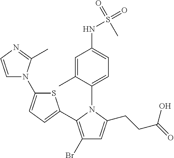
C1(Br)=C(C2=CC=C(N3C=CN=C3C)S2)N(C2=CC=C(NS(=O)(=O)C)C=C2C)C(CCC(=O)O)=C1
